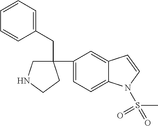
C1=C(C2(CC3=CC=CC=C3)CNCC2)C=C2C(=C1)N(S(=O)(C)=O)C=C2
